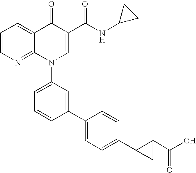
C1=CN=C2C(=C1)C(=O)C(C(NC1CC1)=O)=CN2C1=CC=CC(C2=CC=C(C3CC3C(O)=O)C=C2C)=C1
